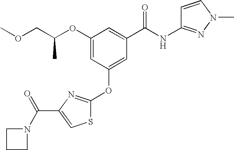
C1(OC(COC)C)=CC(OC2=NC(C(=O)N3CCC3)=CS2)=CC(C(NC2=NN(C)C=C2)=O)=C1
